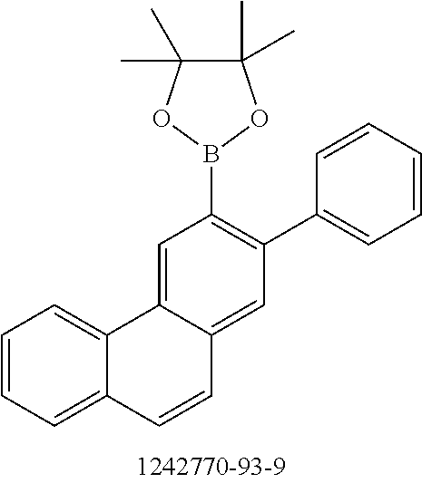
C1=CC=C2C(=C1)C1=CC(B3OC(C)(C)C(C)(C)O3)=C(C3=CC=CC=C3)C=C1C=C2
